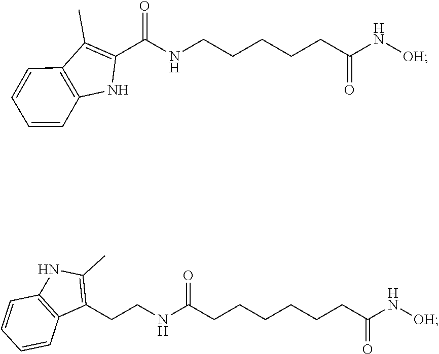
C(C(=O)N[OH])CCCCNC(C1=C(C)C2=C(N1)C=CC=C2)=O.C1(CCNC(CCCCCCC(N[OH])=O)=O)=C(C)NC2=C1C=CC=C2
